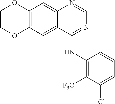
C12=C(C=C3C(=C1)N=CN=C3NC1=C([F3C])C(Cl)=CC=C1)OCCO2
